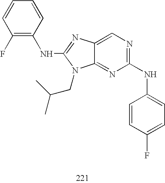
C1(F)=C(NC2=NC3=CN=C(NC4=CC=C(F)C=C4)N=C3N2CC(C)C)C=CC=C1
